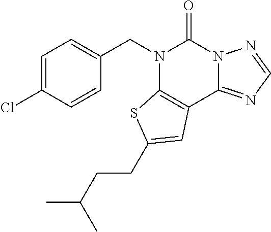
C1(CN2C3=C(C4=NC=NN4C2=O)C=C(CCC(C)C)S3)=CC=C(Cl)C=C1
